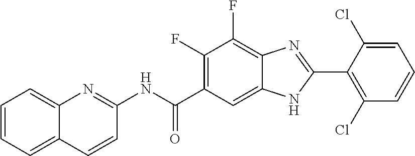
C1=CC=C2C(=C1)N=C(NC(C1=C(F)C(F)=C3C(=C1)NC(C1=C(Cl)C=CC=C1Cl)=N3)=O)C=C2
